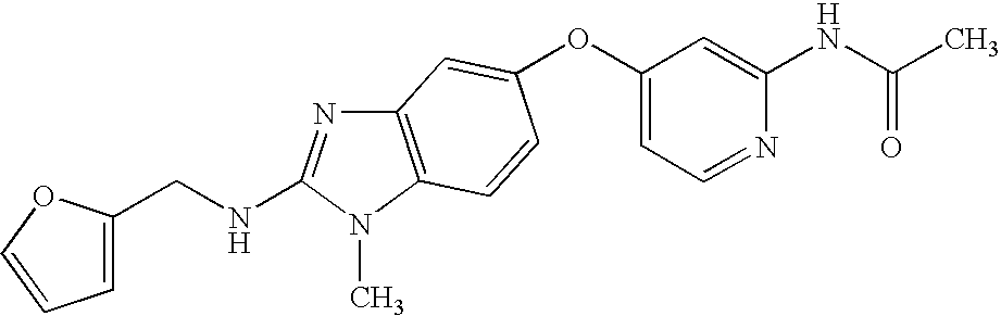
O(C1=CC=NC(NC(C)=O)=C1)C1=CC2=C(N(C)C(NCC3=CC=CO3)=N2)C=C1
